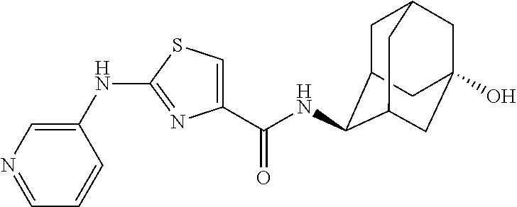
C1(C(NC2C3CC4CC(O)(CC2C4)C3)=O)=CSC(NC2=CN=CC=C2)=N1
